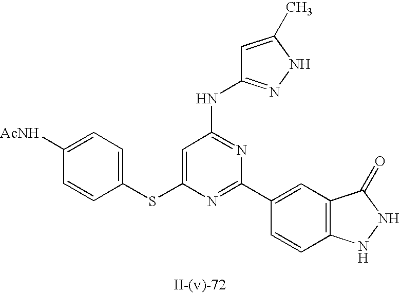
C1=C(C)NN=C1NC1=NC(C2=CC3=C(C=C2)NNC3=O)=NC(SC2=CC=C([AcNH])C=C2)=C1
